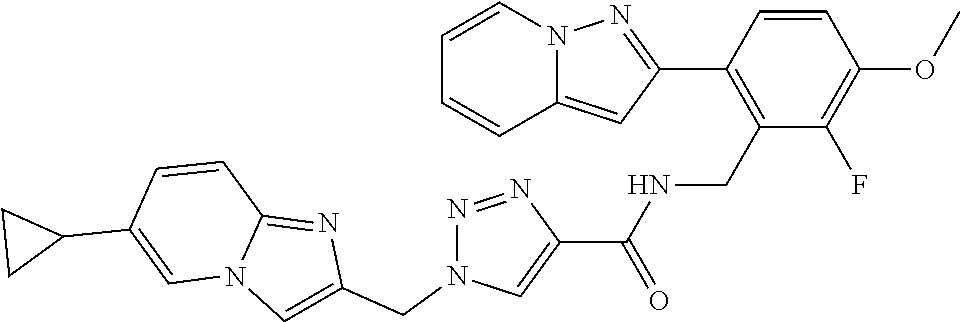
C12=CC(C3=C(CNC(C4=CN(CC5=CN6C(=N5)C=CC(C5CC5)=C6)N=N4)=O)C(F)=C(OC)C=C3)=NN1C=CC=C2
